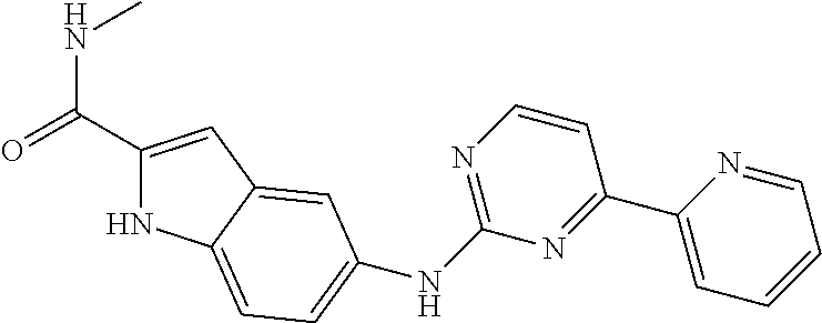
C1(C(=O)NC)=CC2=CC(NC3=NC=CC(C4=CC=CC=N4)=N3)=CC=C2N1
